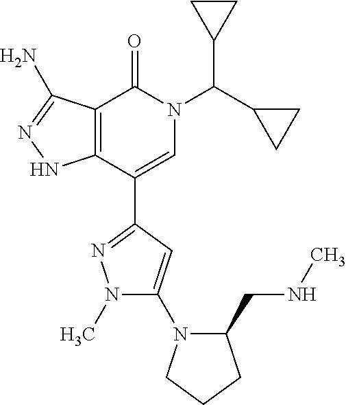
C12=C(C(C3=NN(C)C(N4C(CNC)CCC4)=C3)=CN(C(C3CC3)C3CC3)C1=O)NN=C2N
